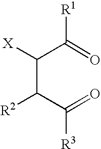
C(C(C(=O)[R3])[R2])([X])C(=O)[R1]
